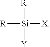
[R][Si]([Y])([R])[X]
